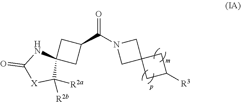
[R3]C1CC2(C1)CN(C(C1CC3(C1)NC(=O)[X]C3([R2b])[R2a])=O)C2
